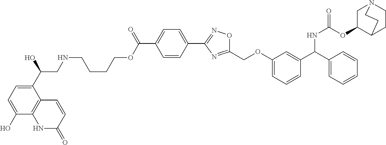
C1(O)=CC=C(C(O)CNCCCCOC(C2=CC=C(C3=NOC(COC4=CC=CC(C(C5=CC=CC=C5)NC(=O)OC5C6CCN(C5)CC6)=C4)=N3)C=C2)=O)C2=C1NC(=O)C=C2
